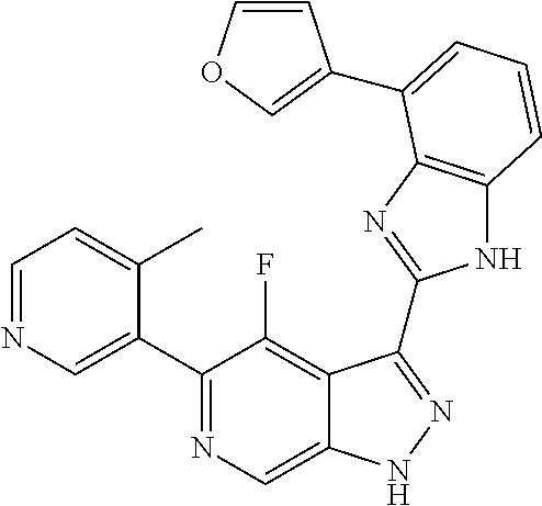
C1=NC=C(C2=NC=C3C(=C2F)C(C2=NC4=C(N2)C=CC=C4C2=COC=C2)=NN3)C(C)=C1
